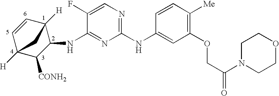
C1=CC2([H])C(NC3=NC(NC4=CC(OCC(=O)N5CCOCC5)=C([Me])C=C4)=NC=C3F)C([CONH2])C1([H])C2
